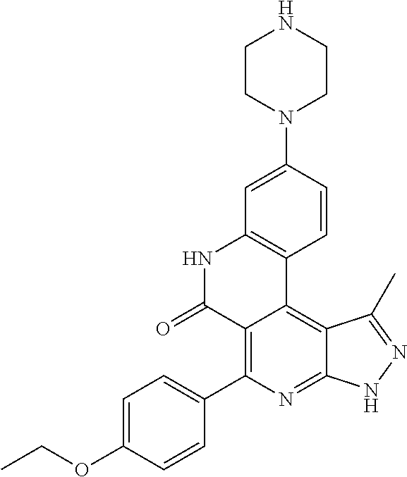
C1=C(OCC)C=CC(C2=C3C(=C4C(=N2)NN=C4C)C2=C(NC3=O)C=C(N3CCNCC3)C=C2)=C1
